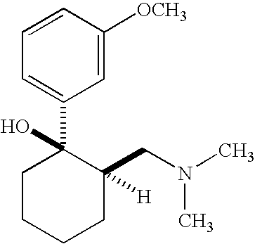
C1=C([OCH3])C=CC=C1C1(O)CCCCC1([H])CN(C)C
